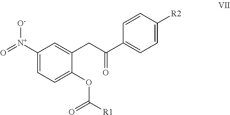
C1([N+](=O)[O-])=CC=C(OC([R1])=O)C(CC(C2=CC=C([R2])C=C2)=O)=C1
